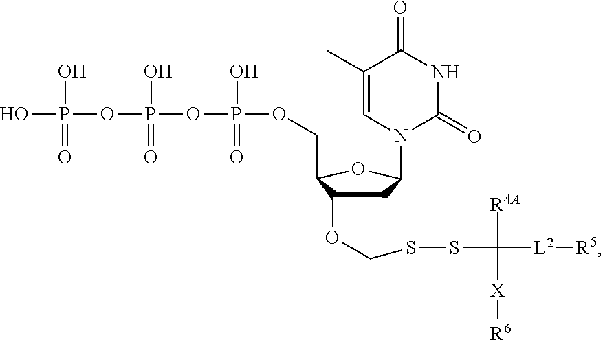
C1(C)=CN(C2CC(OCSSC([R4A])([X][R6])[L2][R5])C(COP(OP(OP(O)(O)=O)(=O)O)(=O)O)O2)C(=O)NC1=O
